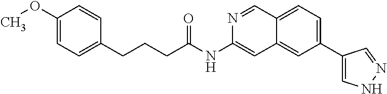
C(C(=O)NC1=CC2=CC(C3=CNN=C3)=CC=C2C=N1)CCC1=CC=C(OC)C=C1
